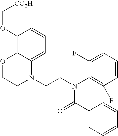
C1=C2C(=C(OC[CO2H])C=C1)OCCN2CCN(C1=C(F)C=CC=C1F)C(=O)C1=CC=CC=C1
